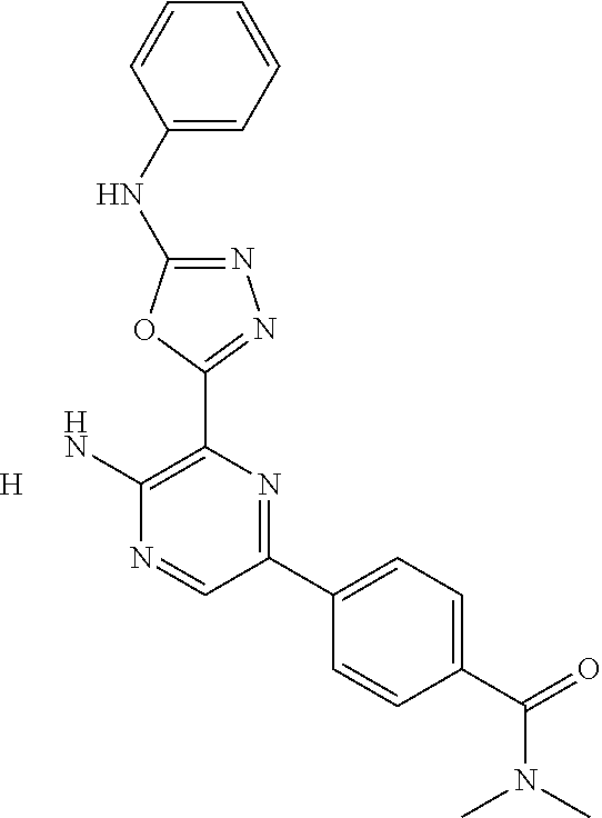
N1=C(NC2=CC=CC=C2)OC(C2=C(N)N=CC(C3=CC=C(C(N(C)C)=O)C=C3)=N2)=N1.[H]
